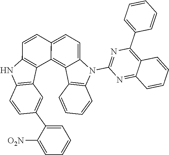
C1=C2C(=C3C(=C1)N(C1=NC(C4=CC=CC=C4)=C4C(=N1)C=CC=C4)C1=C3C=CC=C1)C1=C(NC3=C1C=C(C1=CC=CC=C1[O2N])C=C3)C=C2
